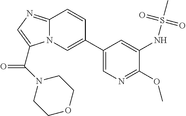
C1(C2=CN3C(=NC=C3C(N3CCOCC3)=O)C=C2)=CN=C(OC)C(NS(C)(=O)=O)=C1
